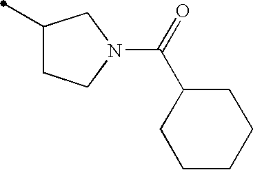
C1(C)CCN(C(C2CCCCC2)=O)C1
